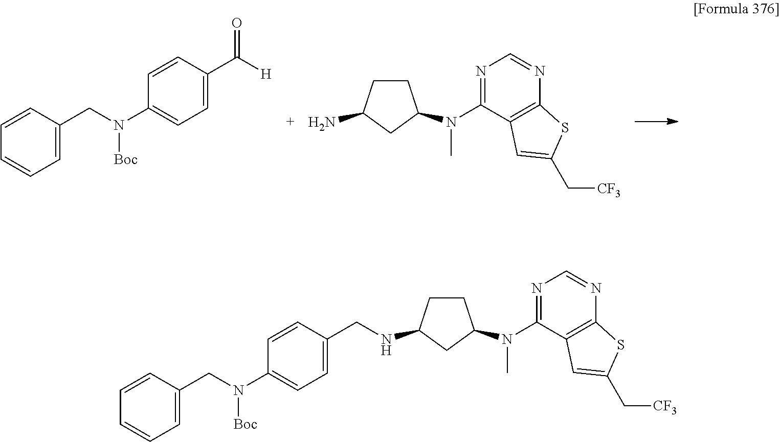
C1=CC(CN(C2=CC=C(C([H])=O)C=C2)[Boc])=CC=C1.C1CC(N)CC1N(C1=NC=NC2=C1C=C(C[CF3])S2)C.C1=CC(CN(C2=CC=C(CNC3CCC(N(C4=NC=NC5=C4C=C(C[CF3])S5)C)C3)C=C2)[Boc])=CC=C1
